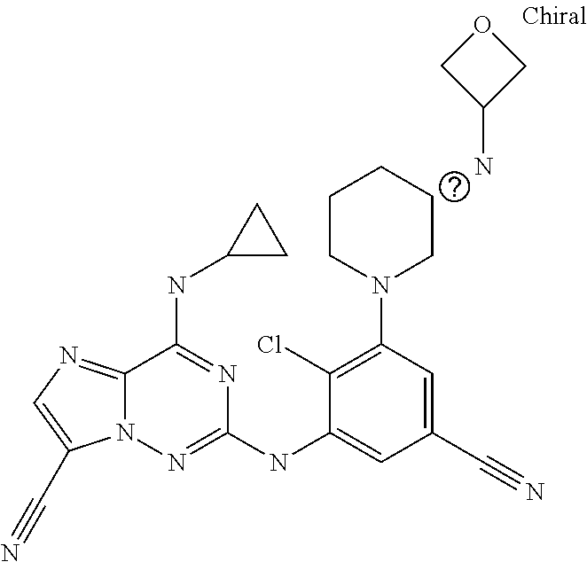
C1(Cl)=C(N2CCCCC2)C=C(C#N)C=C1NC1=NN2C(=NC=C2C#N)C(NC2CC2)=N1.NC1COC1
